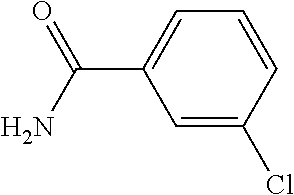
C1=C(Cl)C=CC=C1C(N)=O
